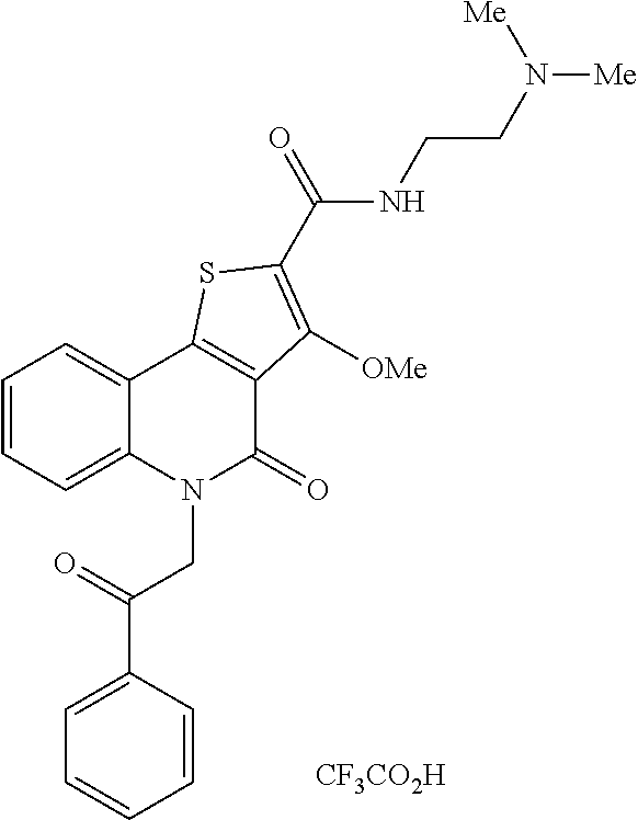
C12=CC=CC=C1N(CC(=O)C1=CC=CC=C1)C(=O)C1=C2SC(C(=O)NCCN([Me])[Me])=C1[OMe].[CF3CO2H]
